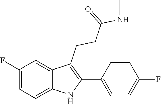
C12=CC=C(F)C=C1C(CCC(=O)NC)=C(C1=CC=C(F)C=C1)N2
